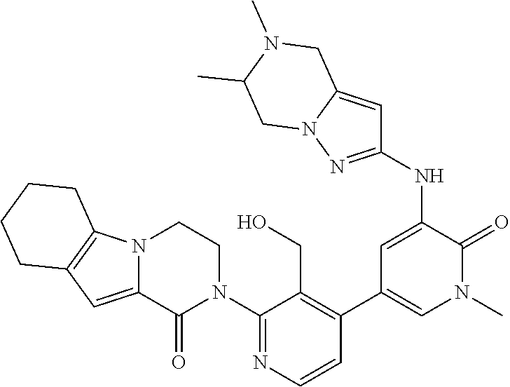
N12C(=CC3=C1CCCC3)C(=O)N(C1=NC=CC(C3=CN(C)C(=O)C(NC4=NN5C(=C4)CN(C)C(C)C5)=C3)=C1CO)CC2
